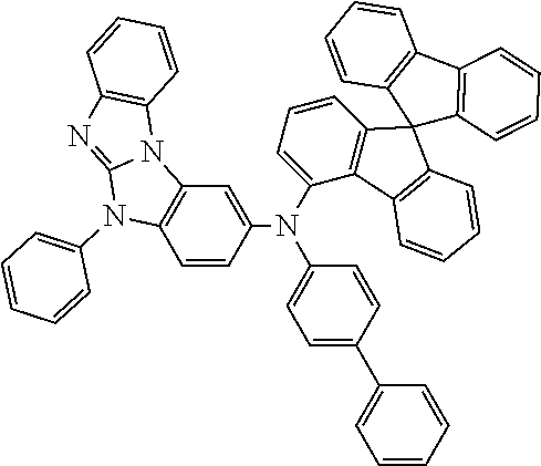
C1(N(C2=CC=CC3=C2C2=C(C34C3=C(C5=C4C=CC=C5)C=CC=C3)C=CC=C2)C2=CC3=C(C=C2)N(C2=CC=CC=C2)C2=NC4=C(N32)C=CC=C4)=CC=C(C2=CC=CC=C2)C=C1
